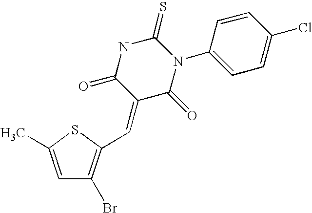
C1=C(C)SC(C=C2C(=O)N(C3=CC=C(Cl)C=C3)C(=S)NC2=O)=C1Br
